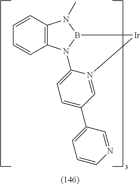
C12=C(N3B(N1C)[Ir]N1=CC(C4=CC=CN=C4)=CC=C31)C=CC=C2
